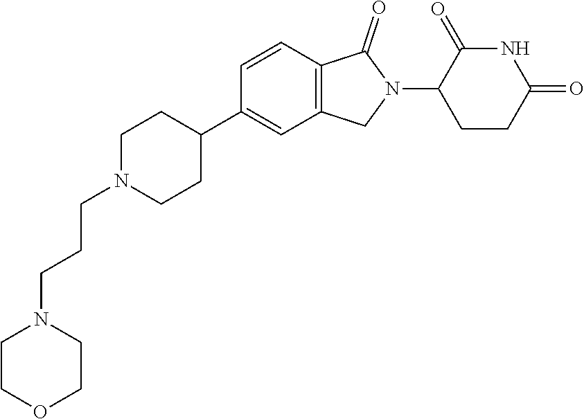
C1N(CCCN2CCOCC2)CCC(C2=CC3=C(C=C2)C(=O)N(C2CCC(=O)NC2=O)C3)C1
